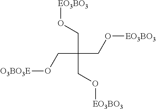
C(C(CO[O3BO3E])(CO[EO3BO3])CO[EO3BO3])O[EO3BO3]
